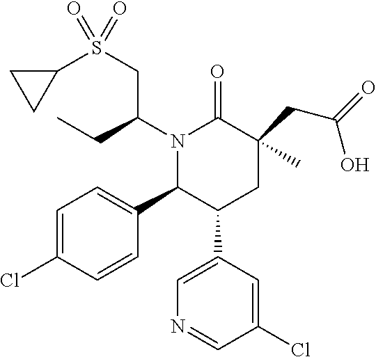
N1(C(CS(=O)(=O)C2CC2)CC)C(C2=CC=C(Cl)C=C2)C(C2=CN=CC(Cl)=C2)CC(CC(=O)O)(C)C1=O
